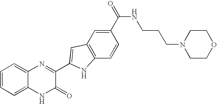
C1=CC=C2C(=C1)N=C(C1=CC3=C(C=CC(C(=O)NCCCN4CCOCC4)=C3)N1)C(=O)N2
